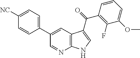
C1(C2=CC3=C(N=C2)NC=C3C(=O)C2=C(F)C(OC)=CC=C2)=CC=C([NC])C=C1
